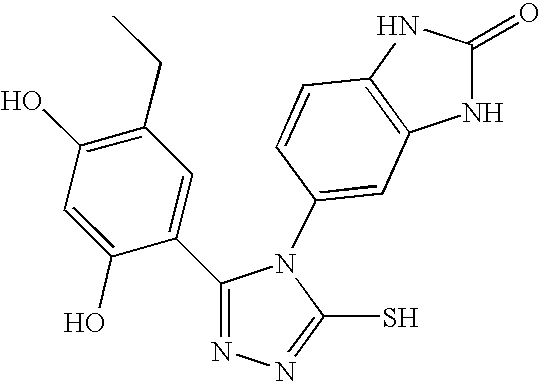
C1(O)=C(CC)C=C(C2=NN=C(S)N2C2=CC3=C(C=C2)NC(=O)N3)C(O)=C1
